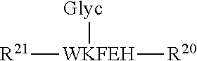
[WKFEH]([Glyc])([R20])[R21]
